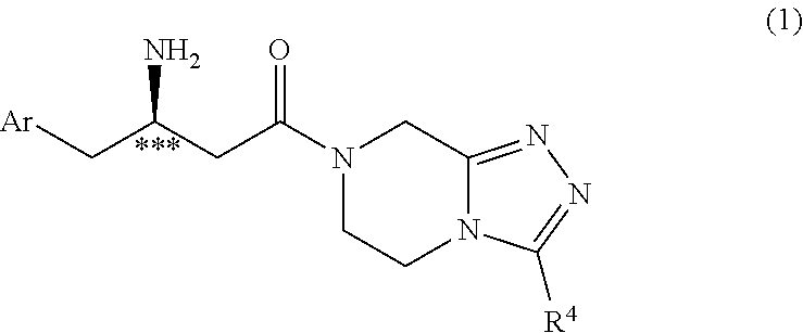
C(C(CC(N1CCN2C(=NN=C2[R4])C1)=O)N)[Ar]
